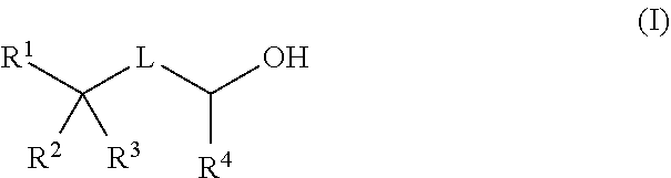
[R4]C([L]C([R1])([R2])[R3])O
